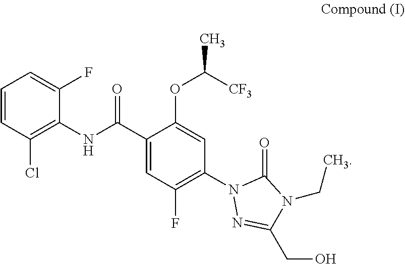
C1(N2N=C(CO)N(CC)C2=O)=C(F)C=C(C(NC2=C(Cl)C=CC=C2F)=O)C(OC(C)[CF3])=C1
